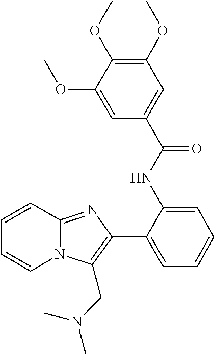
C1(NC(C2=CC(OC)=C(OC)C(OC)=C2)=O)=CC=CC=C1C1=C(CN(C)C)N2C(=N1)C=CC=C2
